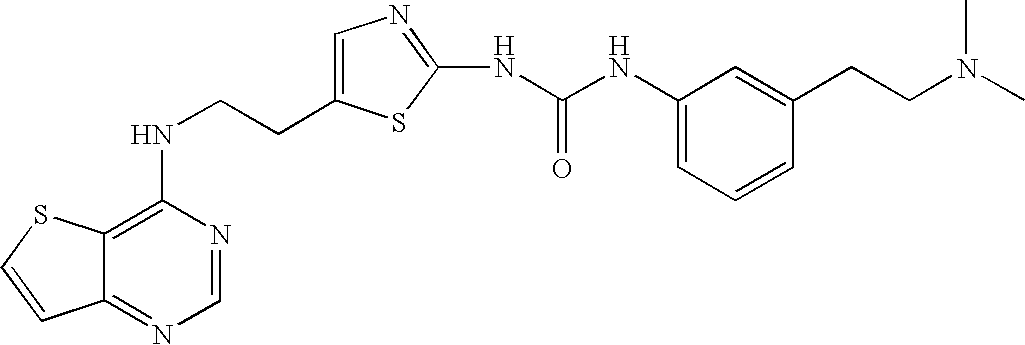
C(CNC1=C2C(=NC=N1)C=CS2)C1=CN=C(NC(=O)NC2=CC=CC(CCN(C)C)=C2)S1
